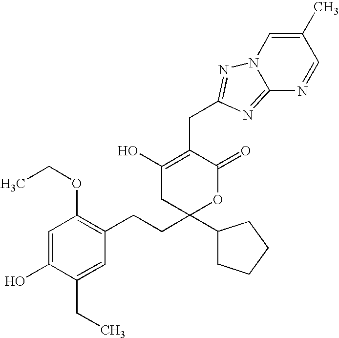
C1(CCC2(C3CCCC3)OC(=O)C(CC3=NN4C(=N3)N=CC(C)=C4)=C(O)C2)=C(OCC)C=C(O)C(CC)=C1
